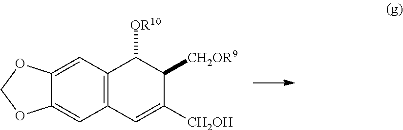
C12=CC3=C(C=C1OCO2)C=C([CH2OH])C([CH2OR9])C3[OR10]
